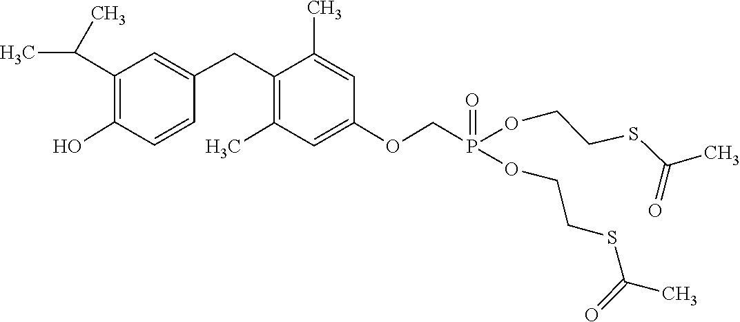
CC1=C(CC2=CC(C(C)C)=C(O)C=C2)C(C)=CC(OCP(OCCSC(=O)C)(OCCSC(C)=O)=O)=C1
